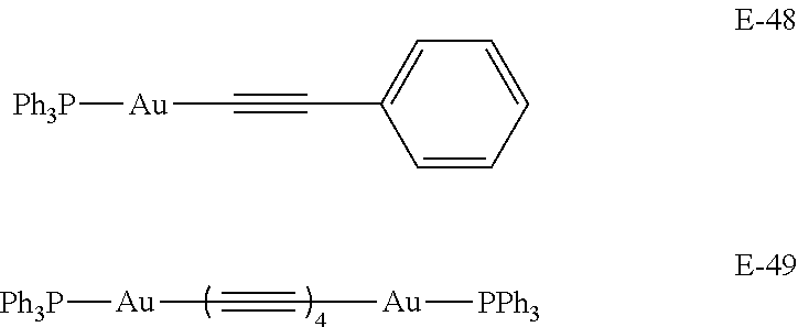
[Ph3P][Au]C#C[Au][PPh3].[Ph3P][Au]C#CC1=CC=CC=C1
